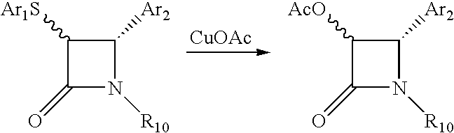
[CuOAc].C1([Ar1S])C(=O)N([R10])C1[Ar2].C1([AcO])C(=O)N([R10])C1[Ar2]
